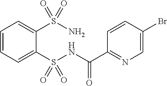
C1=CC=C(S(NC(C2=NC=C(Br)C=C2)=O)(=O)=O)C(S(N)(=O)=O)=C1
